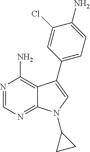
N1=CN=C2C(=C1N)C(C1=CC=C(N)C(Cl)=C1)=CN2C1CC1
